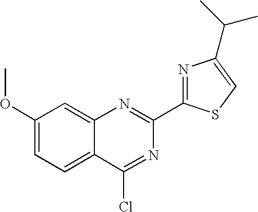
C1(OC)=CC=C2C(=C1)N=C(C1=NC(C(C)C)=CS1)N=C2Cl
